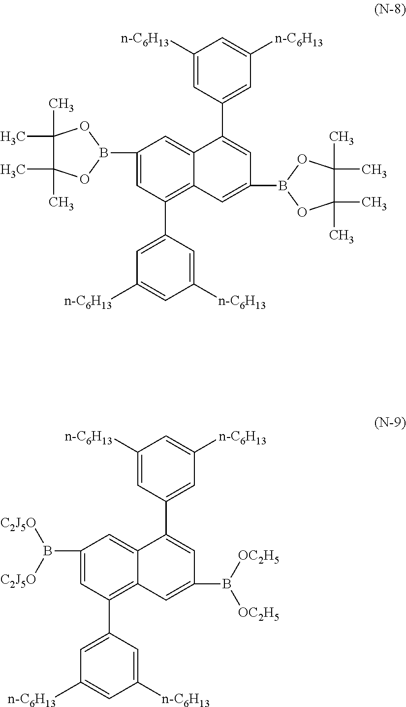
C1(B2OC(C)(C)C(C)(C)O2)=CC2=C(C3=CC([n-C6H13])=CC([n-C6H13])=C3)C=C(B3OC(C)(C)C(C)(C)O3)C=C2C(C2=CC([n-C6H13])=CC([n-C6H13])=C2)=C1.C1(B([OC2H5])[OC2H5])=CC2=C(C3=CC([n-C6H13])=CC([n-C6H13])=C3)C=C(B([C2J5O])[C2J5O])C=C2C(C2=CC([n-C6H13])=CC([n-C6H13])=C2)=C1
